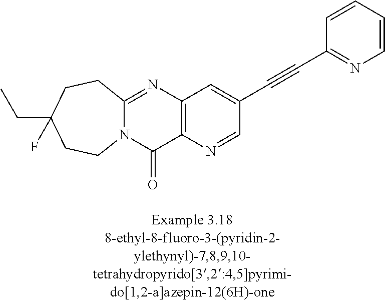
N12C(=NC3=C(C1=O)N=CC(C#CC1=NC=CC=C1)=C3)CCC(CC)(F)CC2
